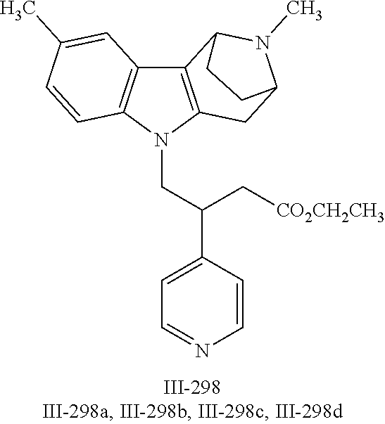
N1(CC(C2=CC=NC=C2)C[CO2CH2CH3])C2=C(C3=C1C=CC(C)=C3)C1N(C)C(C2)CC1
